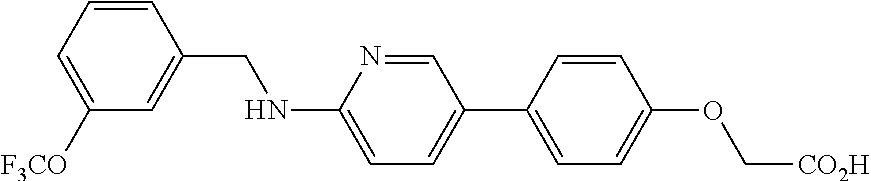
C1=CC(CNC2=CC=C(C3=CC=C(OC[CO2H])C=C3)C=N2)=CC([F3CO])=C1
